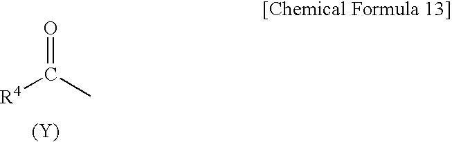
[R4]C(C)=O.[(Y)]
